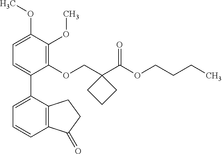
C1=C(OC)C(OC)=C(OCC2(C(OCCCC)=O)CCC2)C(C2=CC=CC3=C2CCC3=O)=C1
